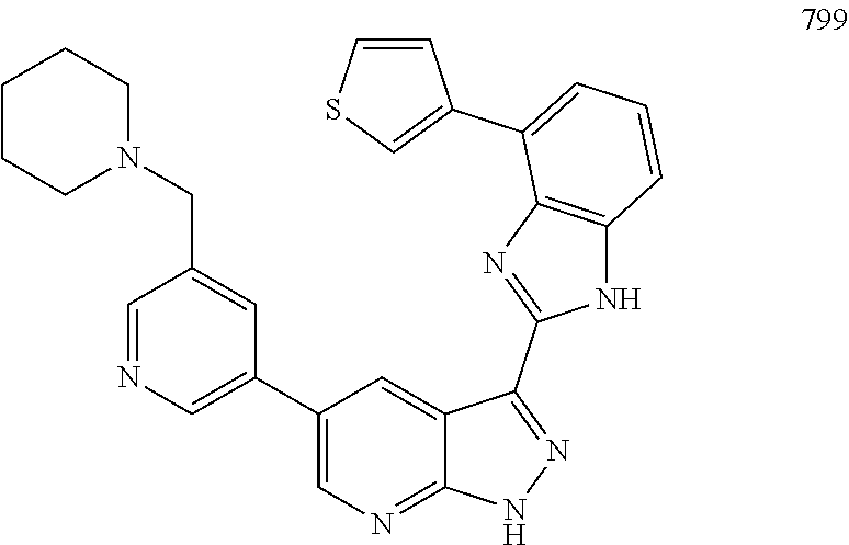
C1N(CC2=CC(C3=CN=C4C(=C3)C(C3=NC5=C(N3)C=CC=C5C3=CSC=C3)=NN4)=CN=C2)CCCC1
